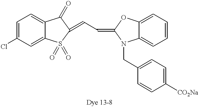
C(C=C1OC2=CC=CC=C2N1CC1=CC=C([CO2Na])C=C1)=C1S(=O)(=O)C2=CC(Cl)=CC=C2C1=O
